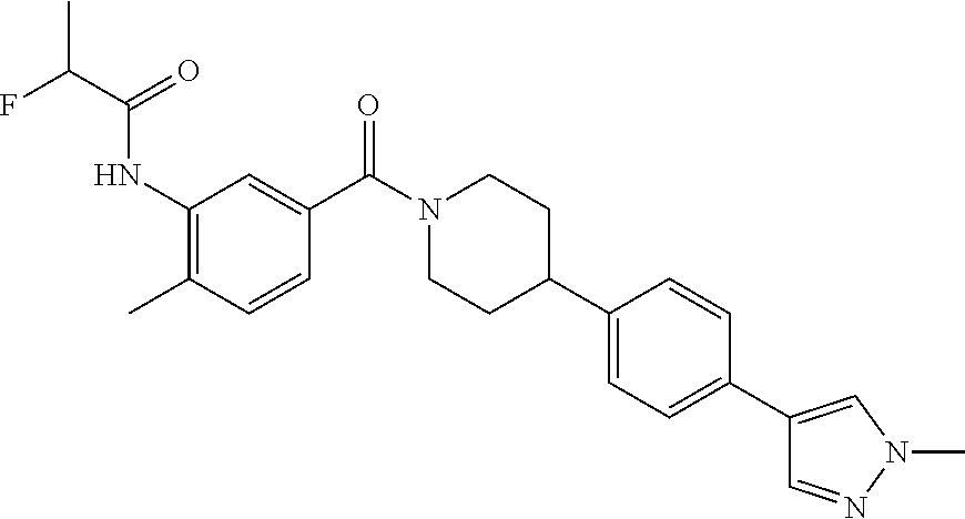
CC(C(=O)NC1=C(C)C=CC(C(N2CCC(C3=CC=C(C4=CN(C)N=C4)C=C3)CC2)=O)=C1)F
